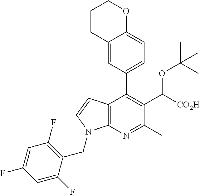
C12=C(N=C(C)C(C([CO2H])OC(C)(C)C)=C1C1=CC=C3C(=C1)CCCO3)N(CC1=C(F)C=C(F)C=C1F)C=C2
